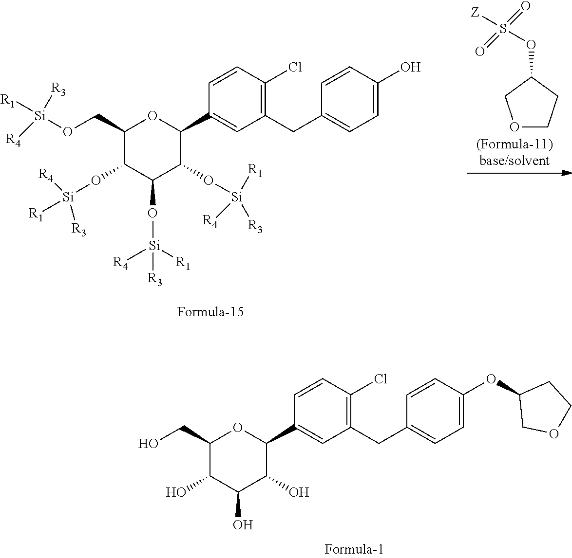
C1(CC2=CC=C(OC3COCC3)C=C2)=C(Cl)C=CC(C2OC(CO)C(O)C(O)C2O)=C1.C1(CC2=CC=C(O)C=C2)=C(Cl)C=CC(C2OC(CO[Si]([R1])([R3])[R4])C(O[Si]([R1])([R3])[R4])C(O[Si]([R4])([R1])[R3])C2O[Si]([R1])([R4])[R3])=C1.O(C1CCOC1)S([Z])(=O)=O
